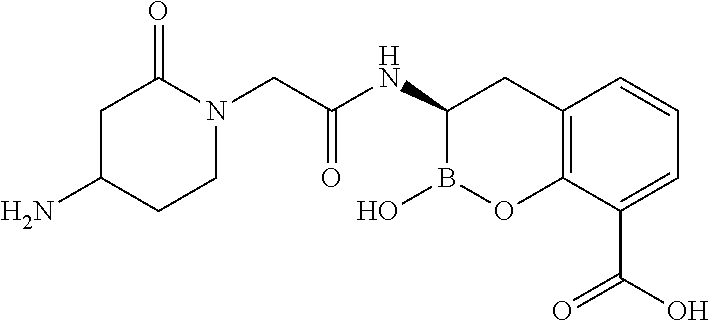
C1C(N)CCN(CC(NC2B(O)OC3=C(C2)C=CC=C3C(O)=O)=O)C1=O
